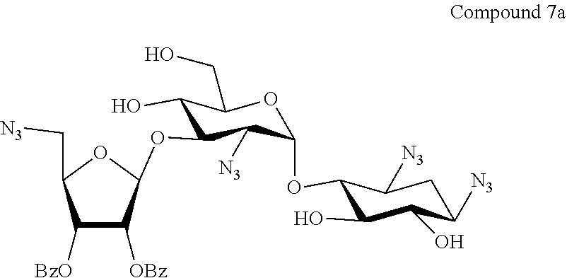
C1C([N3])C(O)C(O)C(OC2OC(CO)C(O)C(OC3C([OBz])C([BzO])C(C[N3])O3)C2[N3])C1[N3]
